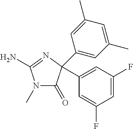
N1(C)C(=O)C(C2=CC(F)=CC(F)=C2)(C2=CC(C)=CC(C)=C2)N=C1N
